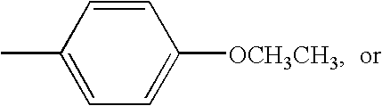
C1=CC(C)=CC=C1[OCH3CH3]
